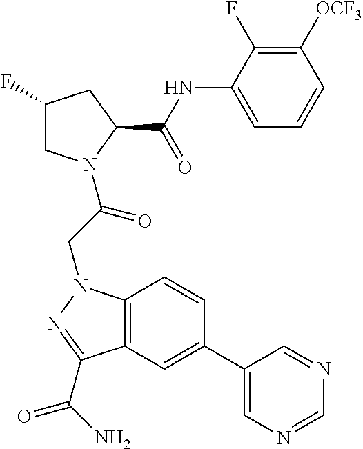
[OCF3]C1=C(F)C(NC(C2CC(F)CN2C(=O)CN2C3=C(C=C(C4=CN=CN=C4)C=C3)C(C(=O)N)=N2)=O)=CC=C1
